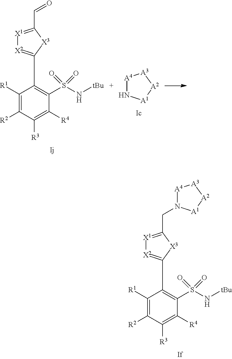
C1([R1])=C([R2])C([R3])=C([R4])C(S(N[tBu])(=O)=O)=C1C1=[X2][X1]=C(CN2[A4][A3][A2][A1]2)[X3]1.C1([R1])=C([R2])C([R3])=C([R4])C(S(N[tBu])(=O)=O)=C1C1=[X2][X1]=C(C=O)[X3]1.[A4]1N[A1][A2][A3]1
